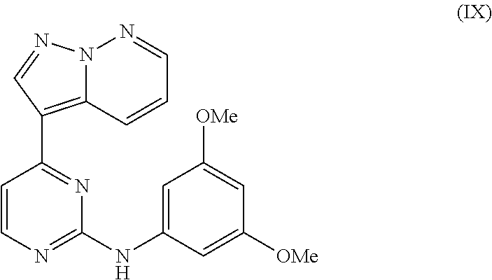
N12C(=C(C3=NC(NC4=CC([OMe])=CC([OMe])=C4)=NC=C3)C=N1)C=CC=N2
